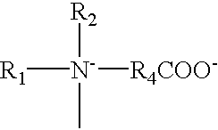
[R1][N-]([R2])(C)[R4COO-]
